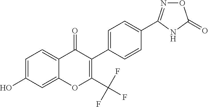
C1=C(O)C=C2C(=C1)C(=O)C(C1=CC=C(C3=NOC(=O)N3)C=C1)=C(C(F)(F)F)O2
